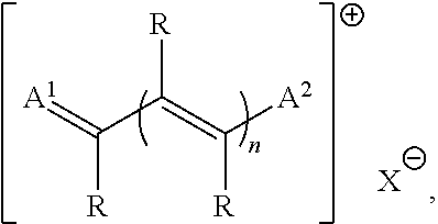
[A1]=C(C(=C([A2])[R])[R])[R].[X]
